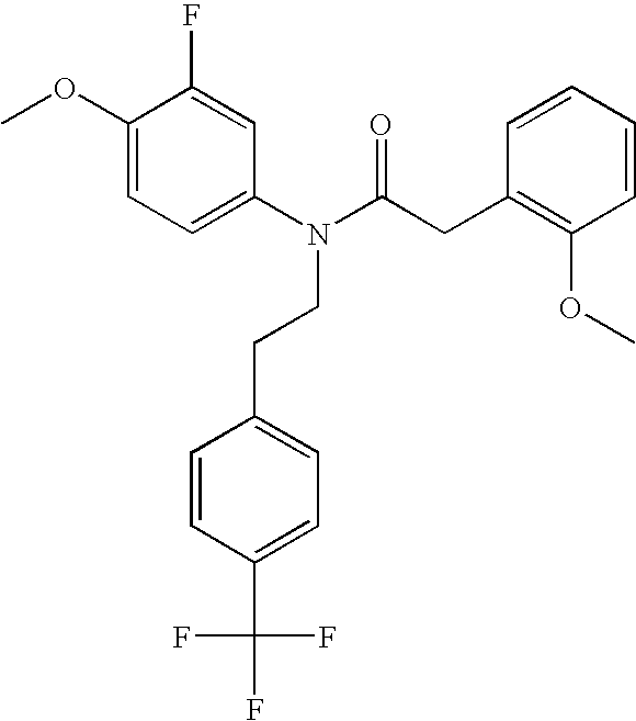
C1(N(C(CC2=C(OC)C=CC=C2)=O)CCC2=CC=C(C(F)(F)F)C=C2)=CC=C(OC)C(F)=C1
